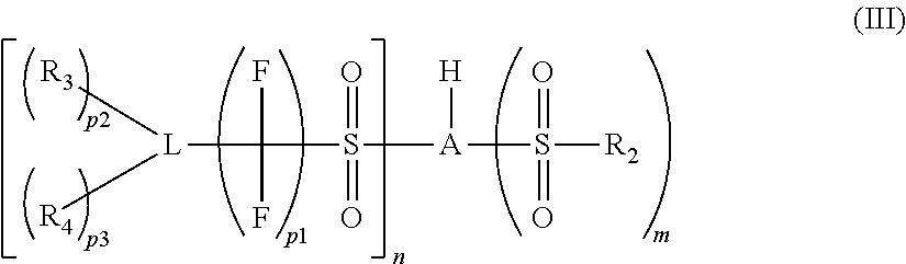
[R4][L]([R3])C(S([A](S([R2])(=O)=O)[H])(=O)=O)(F)F
